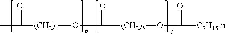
O(C([(CH2)5]OC([C7H15-n])=O)=O)[(CH2)4]C(C)=O
